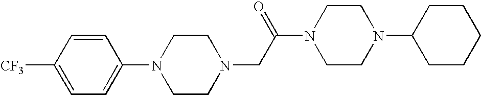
C1=CC([CF3])=CC=C1N1CCN(CC(N2CCN(C3CCCCC3)CC2)=O)CC1
